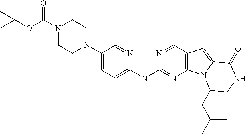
C1(N2CCN(C(OC(C)(C)C)=O)CC2)=CC=C(NC2=NC3=C(C=N2)C=C2N3C(CC(C)C)CNC2=O)N=C1
